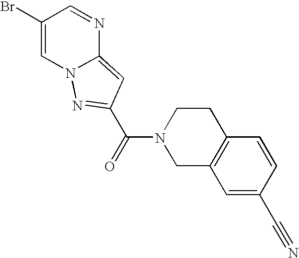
C1(Br)=CN2C(=CC(C(=O)N3CC4=C(CC3)C=CC(C#N)=C4)=N2)N=C1
